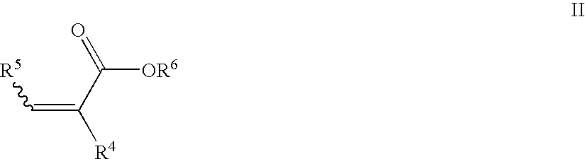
C(=C(C(=O)[OR6])[R4])[R5]
